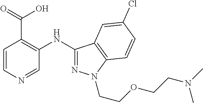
C1=CN=CC(NC2=NN(CCOCCN(C)C)C3=C2C=C(Cl)C=C3)=C1C(=O)O
